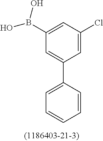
C1(B(O)O)=CC(Cl)=CC(C2=CC=CC=C2)=C1
